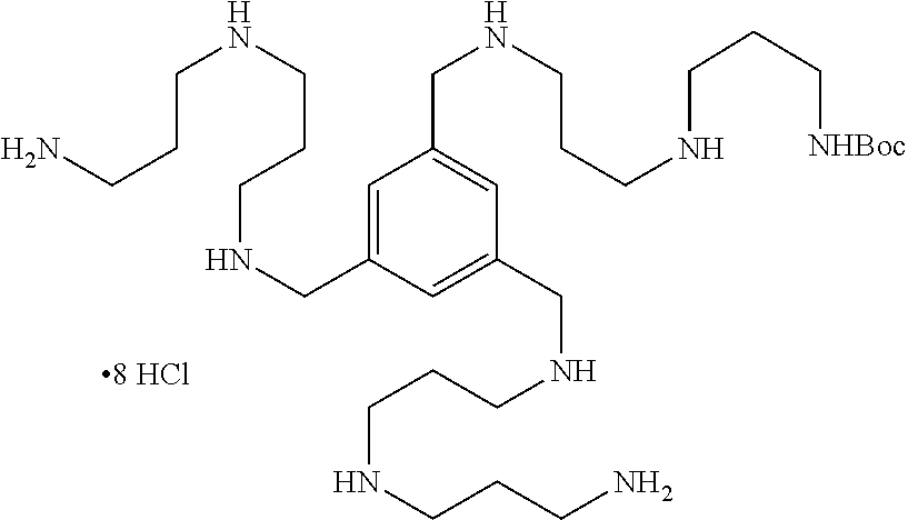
C1=C(CNCCCNCCCN)C=C(CNCCCNCCCN)C=C1CNCCCNCCC[NHBoc]
